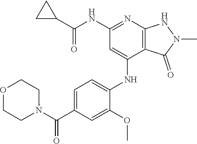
N(C1=NC2=C(C(NC3=CC=C(C(N4CCOCC4)=O)C=C3OC)=C1)C(=O)N(C)N2)C(=O)C1CC1
